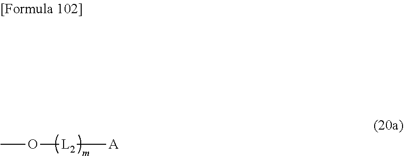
O([L2][A])C
